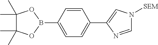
C1(C)(C)C(C)(C)OB(C2=CC=C(C3=CN([SEM])C=N3)C=C2)O1
